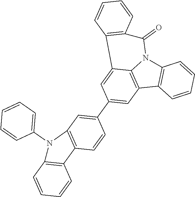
C12=C(C3=C4N1C(=O)C1=C(C4=CC(C4=CC5=C(C=C4)C4=C(C=CC=C4)N5C4=CC=CC=C4)=C3)C=CC=C1)C=CC=C2
